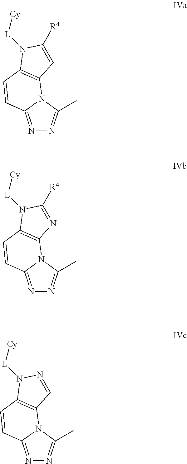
N1=C2N(C(C)=N1)C1=C(C=C2)N([L][Cy])N=C1.N1=C2N(C(C)=N1)C1=C(C=C2)N([L][Cy])C([R4])=N1.N1=C2N(C(C)=N1)C1=C(C=C2)N([L][Cy])C([R4])=C1
